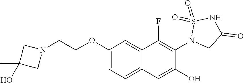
C1(OCCN2CC(C)(O)C2)=CC=C2C(=C1)C(F)=C(N1CC(=O)NS1(=O)=O)C(O)=C2
